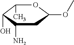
C1(O)C(N)CC(OC)OC1C
